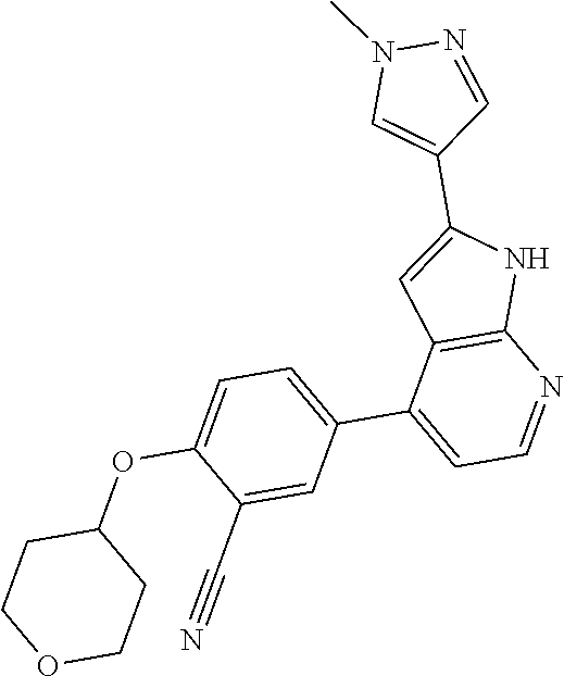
C1(OC2=CC=C(C3=CC=NC4=C3C=C(C3=CN(C)N=C3)N4)C=C2C#N)CCOCC1
